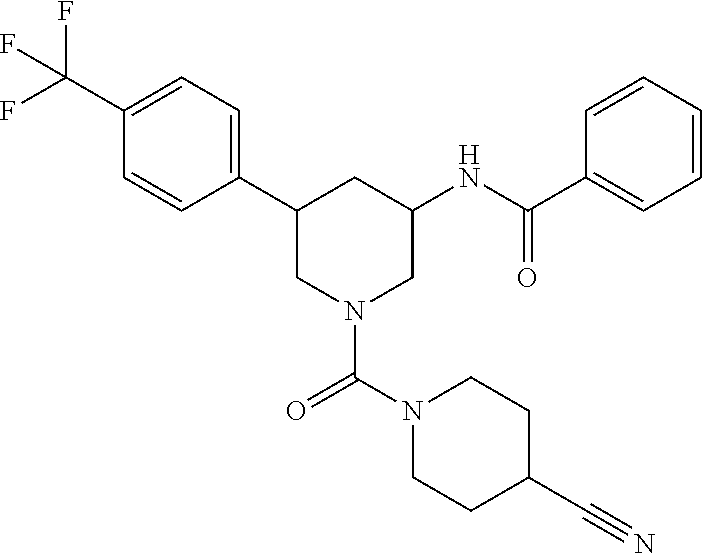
C1(C2CN(C(=O)N3CCC(C#N)CC3)CC(NC(C3=CC=CC=C3)=O)C2)=CC=C(C(F)(F)F)C=C1
